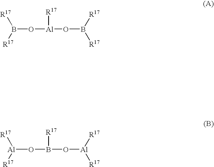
B(O[Al]([R17])OB([R17])[R17])([R17])[R17].[Al](OB([R17])O[Al]([R17])[R17])([R17])[R17]
